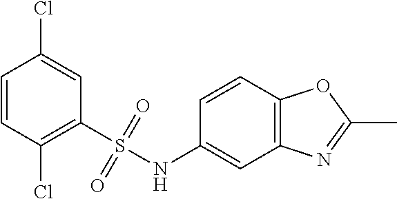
C1=CC(Cl)=C(S(NC2=CC3=C(C=C2)OC(C)=N3)(=O)=O)C=C1Cl
